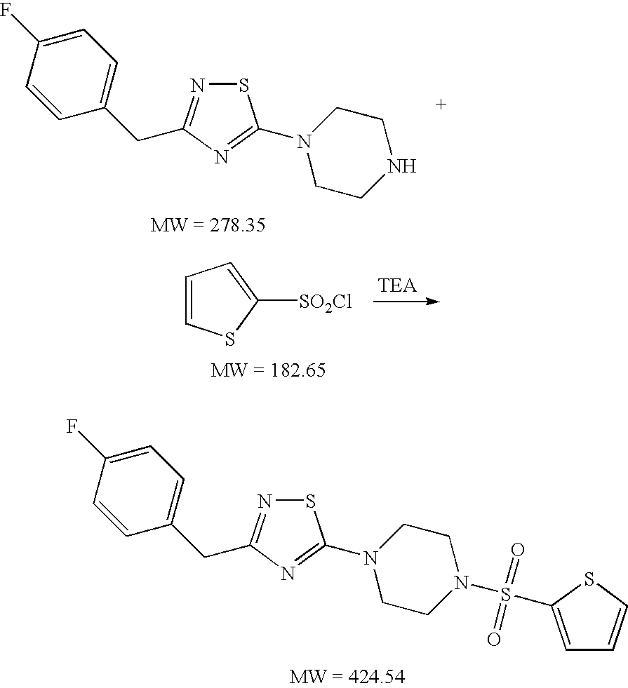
C1(CC2=NSC(N3CCNCC3)=N2)=CC=C(F)C=C1.C1=CSC([SO2Cl])=C1.C1(CC2=NSC(N3CCN(S(=O)(=O)C4=CC=CS4)CC3)=N2)=CC=C(F)C=C1
